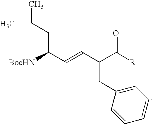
CC(C)CC(C=CC(C([R])=O)CC1=CC=CC=C1)[BocHN]
